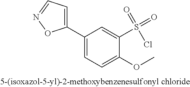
C1(C2=CC=NO2)=CC=C(OC)C(S(=O)(=O)Cl)=C1
